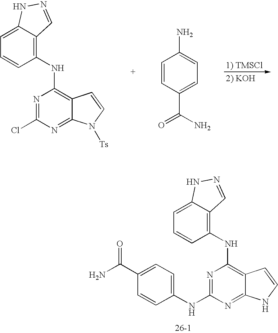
N1=C(NC2=CC=C(C(=O)N)C=C2)N=C2C(=C1NC1=C3C(=CC=C1)NN=C3)C=CN2.N1=C(Cl)N=C2C(=C1NC1=C3C(=CC=C1)NN=C3)C=CN2[Ts].C1=CC(C(=O)N)=CC=C1N
